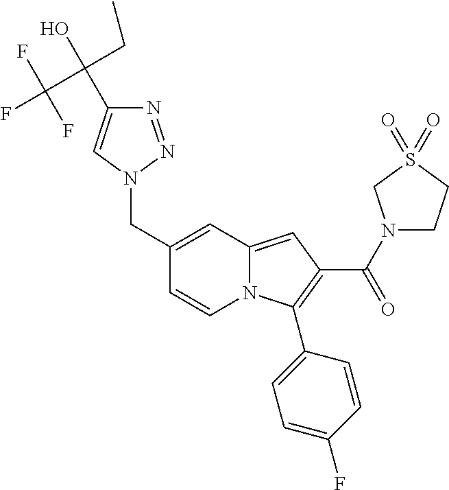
C1(CN2N=NC(C(C(F)(F)F)(CC)O)=C2)=CC2=CC(C(=O)N3CCS(=O)(=O)C3)=C(C3=CC=C(F)C=C3)N2C=C1
